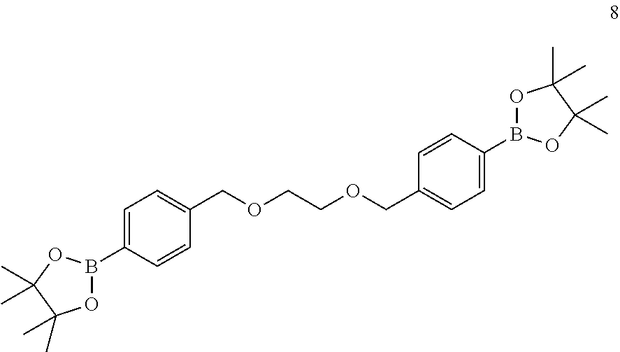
C1=C(B2OC(C)(C)C(C)(C)O2)C=CC(COCCOCC2=CC=C(B3OC(C)(C)C(C)(C)O3)C=C2)=C1
